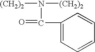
C1=CC(C(=O)N([(CH2)2])[(CH2)2])=CC=C1
